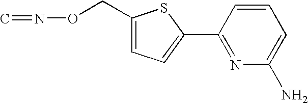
C(ON=C)C1=CC=C(C2=NC(N)=CC=C2)S1
